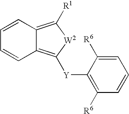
C12=C([Y]C3=C([R6])C=CC=C3[R6])[W2]C([R1])=C1C=CC=C2
